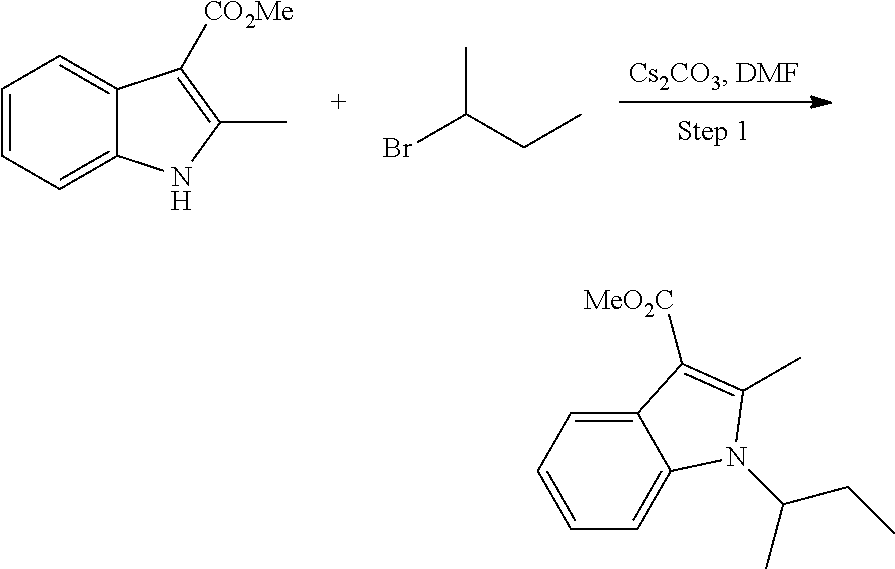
C1=CC=C2C(=C1)C([CO2Me])=C(C)N2.BrC(CC)C.C12=CC=CC=C1N(C(C)CC)C(C)=C2[MeO2C]
